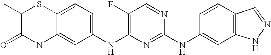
C12=CC=C(NC3=C(F)C=NC(NC4=CC5=C(C=C4)C=NN5)=N3)C=C1NC(=O)C(C)S2
